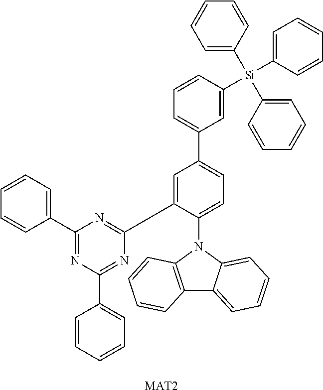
C1=C(C2=NC(C3=CC=CC=C3)=NC(C3=CC=CC=C3)=N2)C(N2C3=CC=CC=C3C3=C2C=CC=C3)=CC=C1C1=CC=CC([Si](C2=CC=CC=C2)(C2=CC=CC=C2)C2=CC=CC=C2)=C1.[MAT2]
